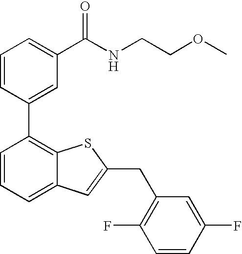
C1=CC=C(C(NCCOC)=O)C=C1C1=C2C(=CC=C1)C=C(CC1=C(F)C=CC(F)=C1)S2
